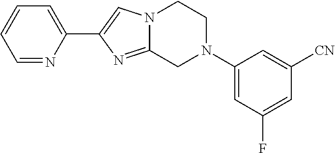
C1=NC(C2=CN3C(=N2)CN(C2=CC(F)=CC([CN])=C2)CC3)=CC=C1
